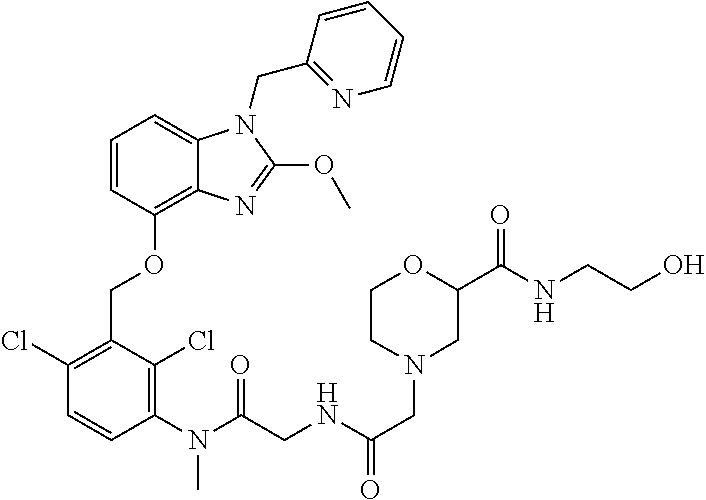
C1=CC(OCC2=C(Cl)C=CC(N(C(CNC(CN3CC(C(=O)NCCO)OCC3)=O)=O)C)=C2Cl)=C2C(=C1)N(CC1=NC=CC=C1)C(OC)=N2
